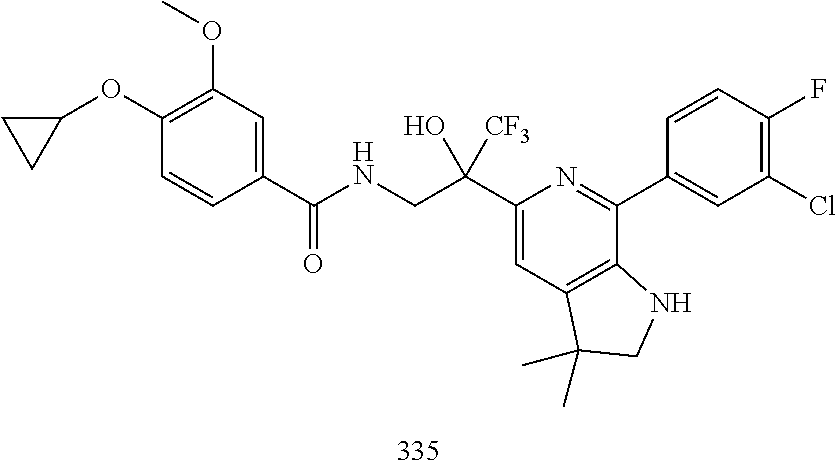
C1(C(CNC(=O)C2=CC(OC)=C(OC3CC3)C=C2)(O)[CF3])=CC2=C(C(C3=CC(Cl)=C(F)C=C3)=N1)NCC2(C)C
